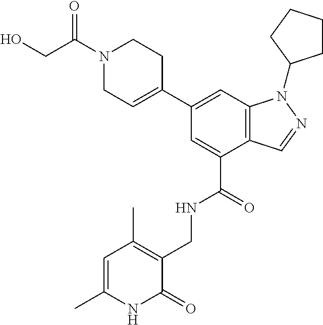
C12=C(C=C(C3=CCN(C(CO)=O)CC3)C=C1C(=O)NCC1=C(C)C=C(C)NC1=O)N(C1CCCC1)N=C2
